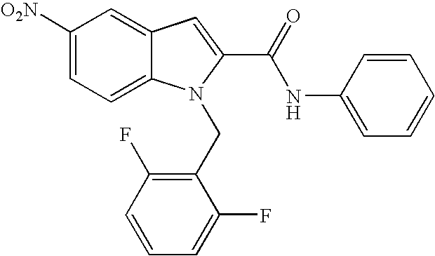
C1([O2N])=CC=C2C(=C1)C=C(C(=O)NC1=CC=CC=C1)N2CC1=C(F)C=CC=C1F
